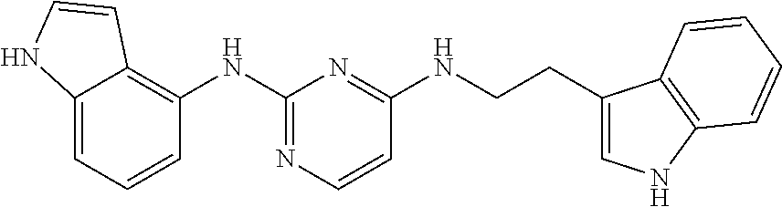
C12=CC=CC(NC3=NC=CC(NCCC4=CNC5=C4C=CC=C5)=N3)=C1C=CN2
